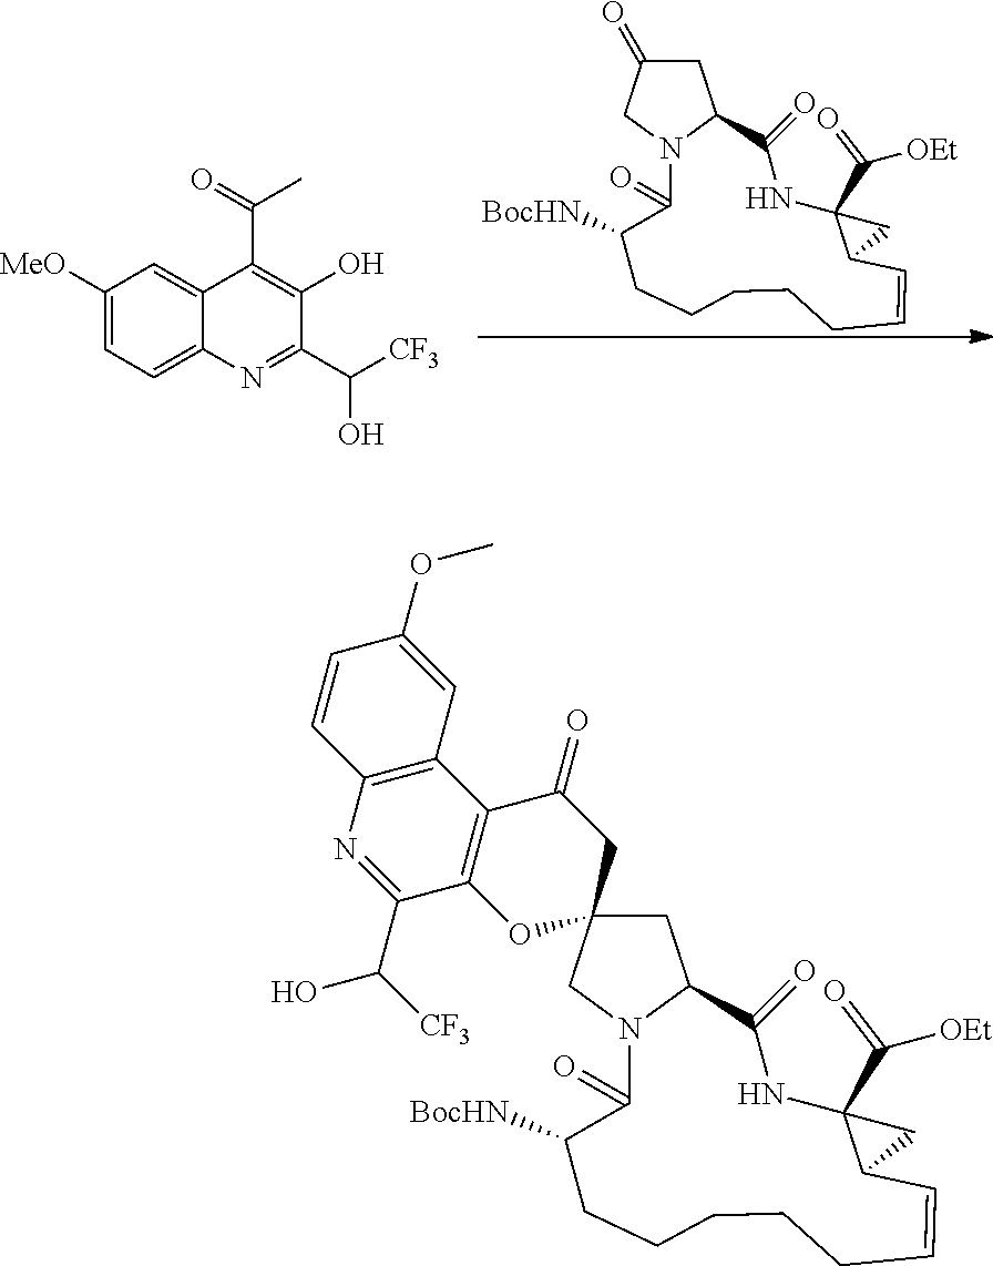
C1C2(CN3C1C(=O)NC1(C([OEt])=O)C(C1)C=CCCCCCC([BocHN])C3=O)CC(=O)C1=C(O2)C(C(O)[CF3])=NC2=C1C=C(OC)C=C2.C1C(=O)CN2C1C(=O)NC1(C([OEt])=O)C(C1)C=CCCCCCC([BocHN])C2=O.C1([MeO])=CC=C2C(=C1)C(C(=O)C)=C(O)C(C([CF3])O)=N2
